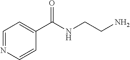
C1=NC=CC(C(=O)NCCN)=C1
